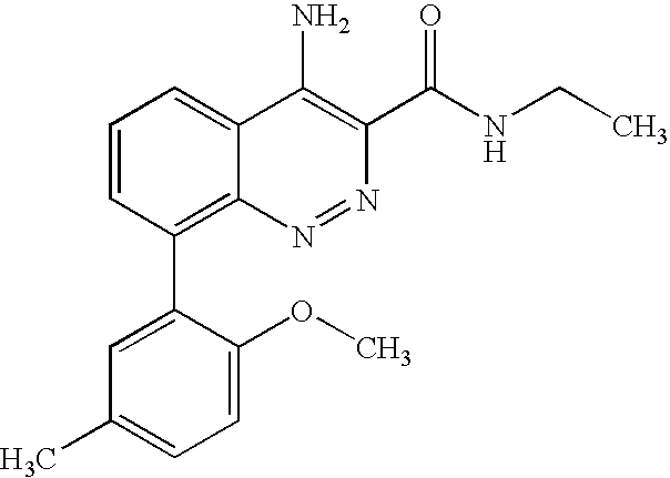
C1=CC(C2=CC(C)=CC=C2OC)=C2C(=C1)C(N)=C(C(NCC)=O)N=N2
